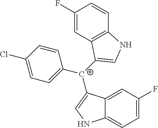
C12=CC(F)=CC=C1NC=C2[C+](C1=CC=C(Cl)C=C1)C1=CNC2=C1C=C(F)C=C2
